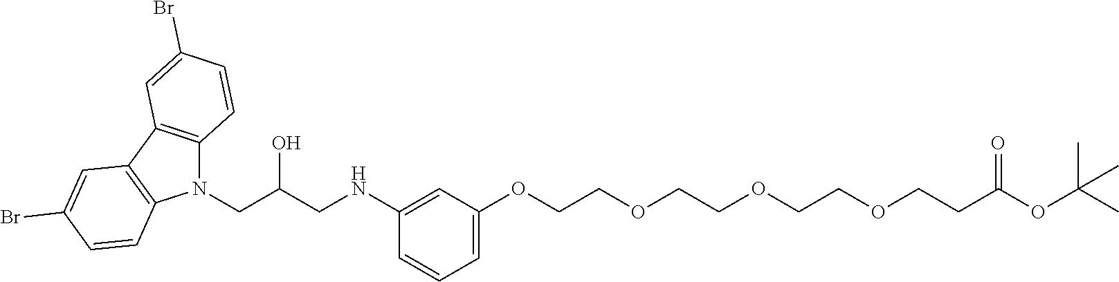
C1(Br)=CC2=C(C=C1)N(CC(CNC1=CC(OCCOCCOCCOCCC(OC(C)(C)C)=O)=CC=C1)O)C1=C2C=C(Br)C=C1
